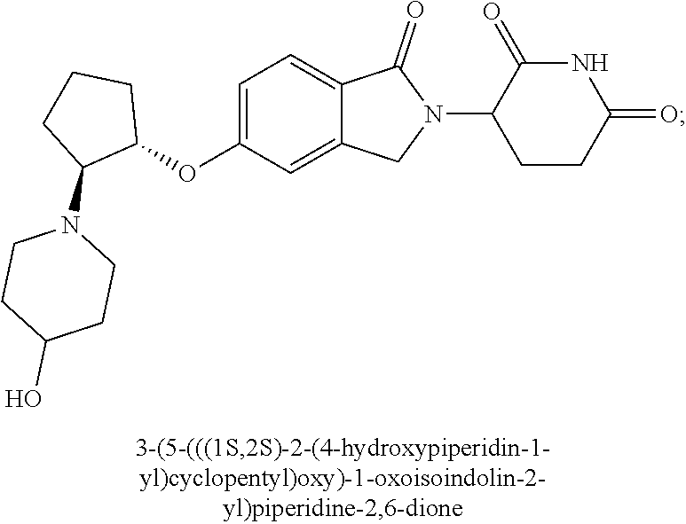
C1=C(OC2CCCC2N2CCC(O)CC2)C=C2C(=C1)C(=O)N(C1CCC(=O)NC1=O)C2
